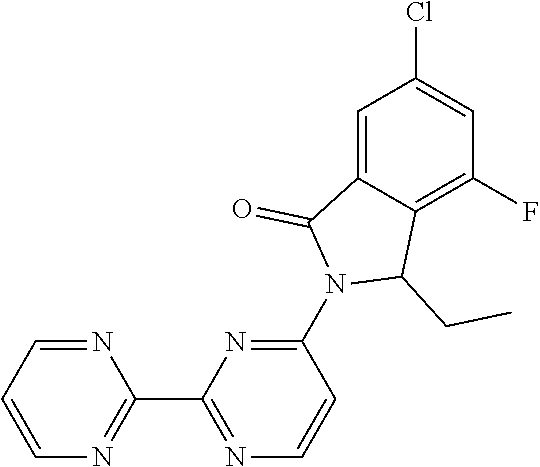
C1(N2C(CC)C3=C(F)C=C(Cl)C=C3C2=O)=NC(C2=NC=CC=N2)=NC=C1
